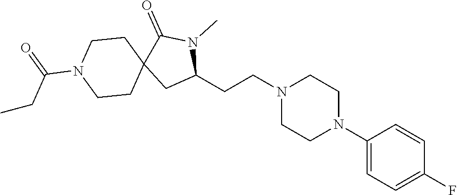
C1(CCN2CCN(C3=CC=C(F)C=C3)CC2)N(C)C(=O)C2(C1)CCN(C(=O)CC)CC2
